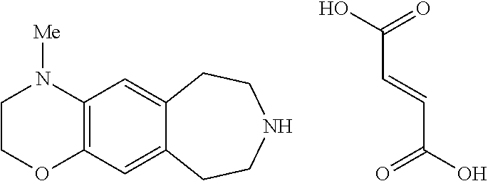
OC(=O)C=CC(O)=O.C1COC2=C(N1[Me])C=C1C(=C2)CCNCC1
